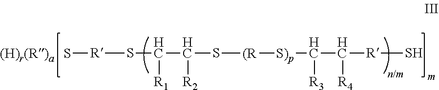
[R](SC(C(S[(R][S)p]C(C([R4])[R]S)[R3])[R2])[R1])S
